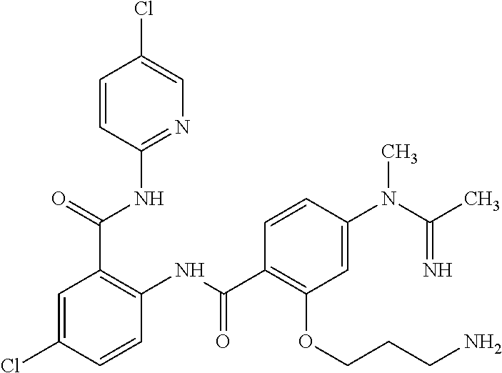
N1=C(NC(C2=C(NC(=O)C3=C(OCCCN)C=C(N(C(C)=N)C)C=C3)C=CC(Cl)=C2)=O)C=CC(Cl)=C1
